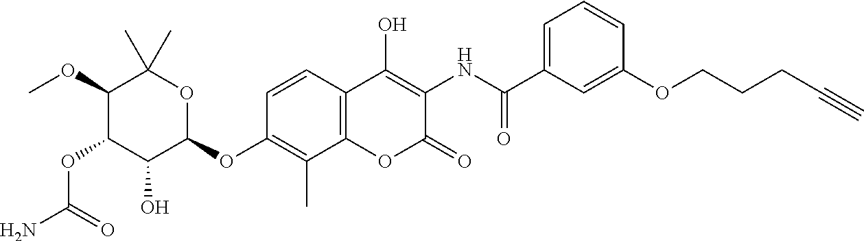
NC(=O)OC1C(O)C(OC2=C(C)C3=C(C=C2)C(O)=C(NC(=O)C2=CC=CC(OCCCC#C)=C2)C(=O)O3)OC(C)(C)C1OC
